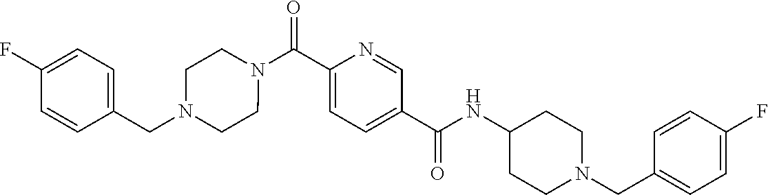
N(C(C1=CC=C(C(=O)N2CCN(CC3=CC=C(F)C=C3)CC2)N=C1)=O)C1CCN(CC2=CC=C(F)C=C2)CC1
